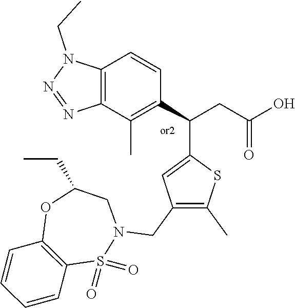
C12=C(C(C)=C(C(CC(O)=O)C3=CC(CN4CC(CC)OC5=C(S4(=O)=O)C=CC=C5)=C(C)S3)C=C1)N=NN2CC
